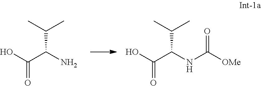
OC(C(N)C(C)C)=O.OC(C(NC([OMe])=O)C(C)C)=O
